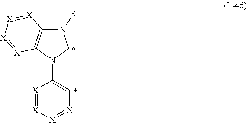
N1([R])C2=C(N(C3=C[X]=[X][X]=[X]3)C1)[X]=[X][X]=[X]2
